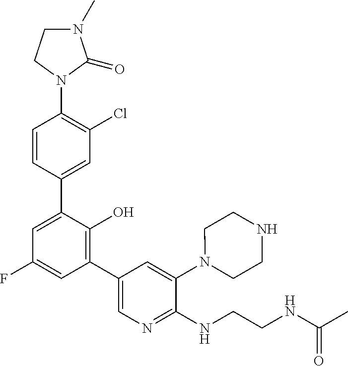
C1=CC(C2=CC(F)=CC(C3=CN=C(NCCNC(C)=O)C(N4CCNCC4)=C3)=C2O)=CC(Cl)=C1N1C(=O)N(C)CC1
